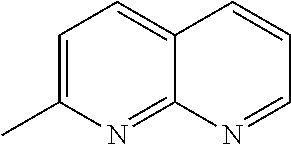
C1=C(C)N=C2C(=C1)C=CC=N2
